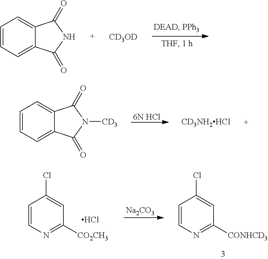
C1=CC=C2C(=C1)C(=O)NC2=O.[CD3OD].[6N HCl].C1=CC=C2C(=C1)C(=O)N([CD3])C2=O.[CD3NH2HCl].C1=CN=C([CO2CH3])C=C1Cl.Cl.[Na2CO3].C1=CN=C([CONHCD3])C=C1Cl
